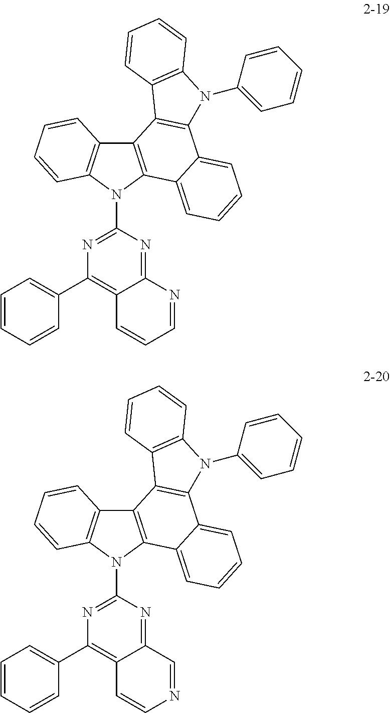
C12=C(N(C3=NC(C4=CC=CC=C4)=C4C(=N3)N=CC=C4)C3=C1C=CC=C3)C1=CC=CC=C1C1=C2C2=C(N1C1=CC=CC=C1)C=CC=C2.C12=C(N(C3=NC(C4=CC=CC=C4)=C4C(=N3)C=NC=C4)C3=C1C=CC=C3)C1=CC=CC=C1C1=C2C2=C(N1C1=CC=CC=C1)C=CC=C2
